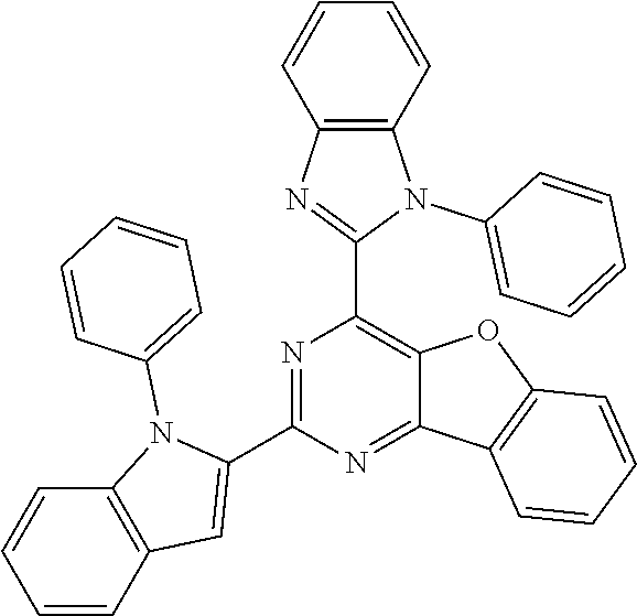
C1=CC=CC2=C1N(C1=CC=CC=C1)C(C1=NC(C3=NC4=C(N3C3=CC=CC=C3)C=CC=C4)=C3C(=N1)C1=C(O3)C=CC=C1)=C2
